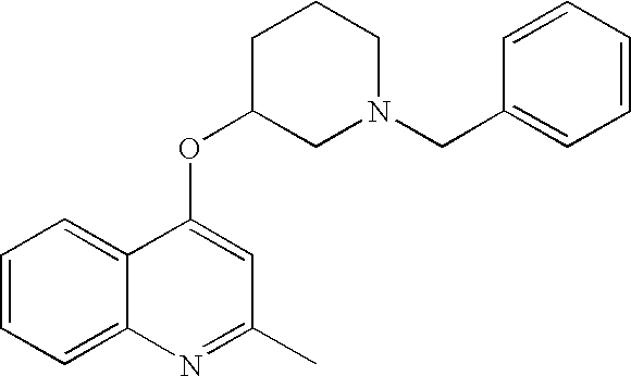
C1=CC=C2C(=C1)C(OC1CN(CC3=CC=CC=C3)CCC1)=CC(C)=N2
